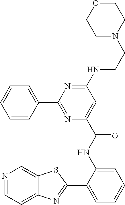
C1(C2=NC(C(NC3=CC=CC=C3C3=NC4=CC=NC=C4S3)=O)=CC(NCCN3CCOCC3)=N2)=CC=CC=C1
